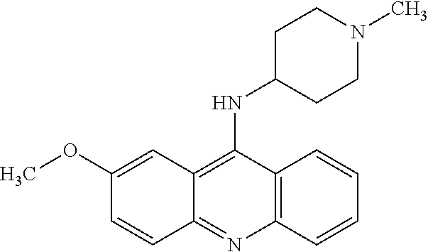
C12=C(C(NC3CCN(C)CC3)=C3C(=N1)C=CC(OC)=C3)C=CC=C2
